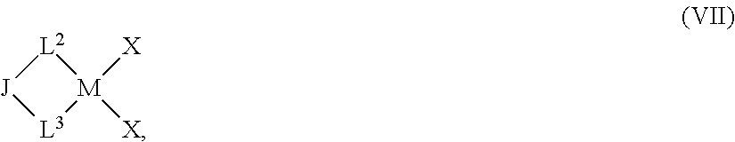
[L2]1[J][L3][M]1([X])[X]
